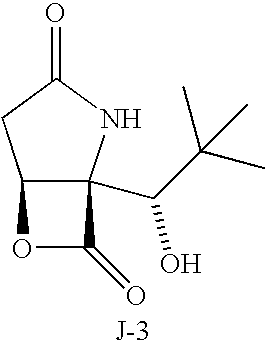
C12C(C(C(C)(C)C)O)(NC(=O)C1)C(=O)O2
